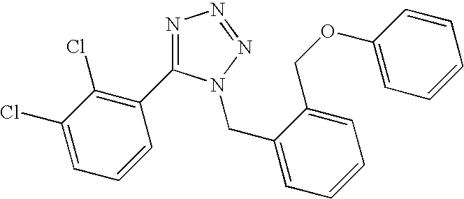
N1=C(C2=C(Cl)C(Cl)=CC=C2)N(CC2=CC=CC=C2COC2=CC=CC=C2)N=N1
